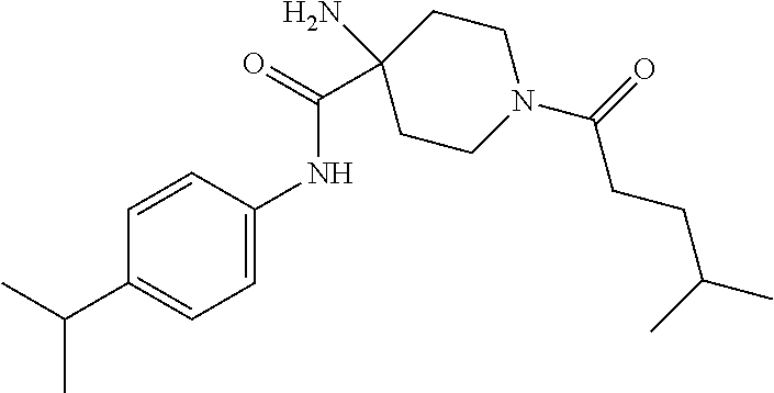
CC(C1=CC=C(NC(C2(N)CCN(C(=O)CCC(C)C)CC2)=O)C=C1)C
